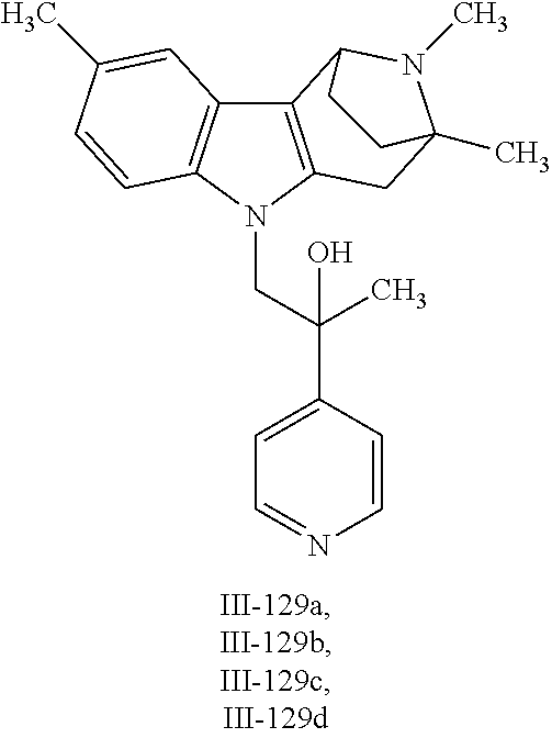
C12=C(N(CC(C3=CC=NC=C3)(C)O)C3=C1C=C(C)C=C3)CC1(C)N(C)C2CC1
